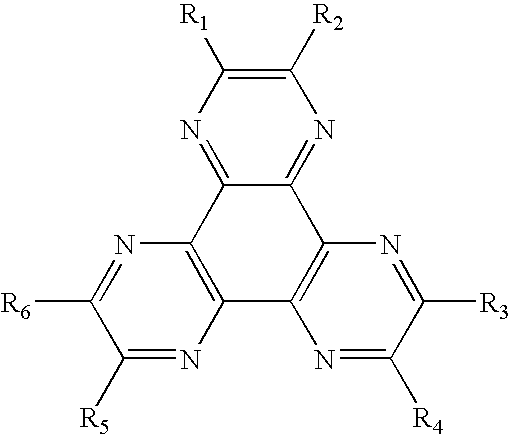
C1([R2])=C([R1])N=C2C(=N1)C1=C(C3=C2N=C([R6])C([R5])=N3)N=C([R4])C([R3])=N1
